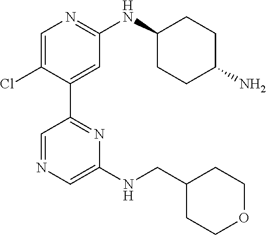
C1(C2=NC(NCC3CCOCC3)=CN=C2)=CC(NC2CCC(N)CC2)=NC=C1Cl
